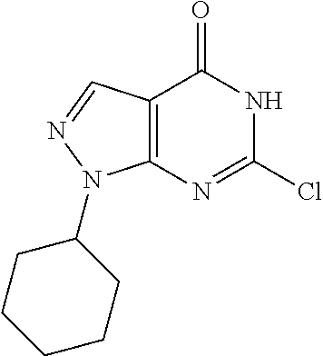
C12=C(C=NN1C1CCCCC1)C(=O)NC(Cl)=N2
